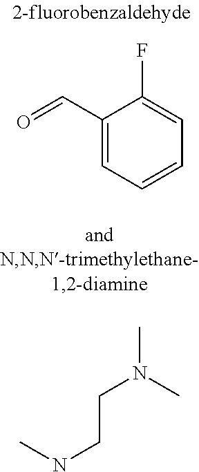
O=CC1=CC=CC=C1F.CNCCN(C)C
